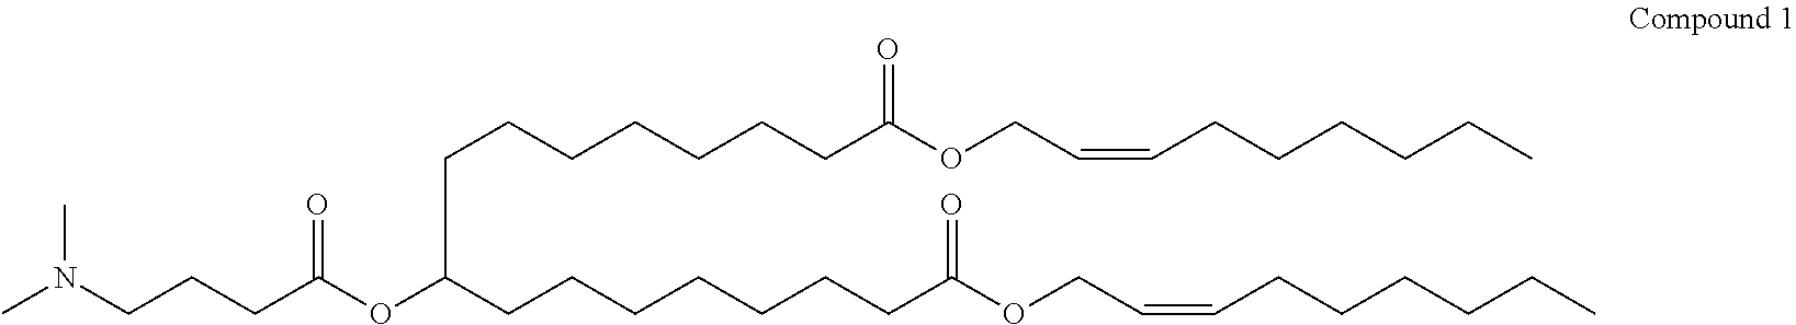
C(CCCCCCC(OCC=CCCCCCC)=O)C(OC(CCCN(C)C)=O)CCCCCCCC(OCC=CCCCCCC)=O
